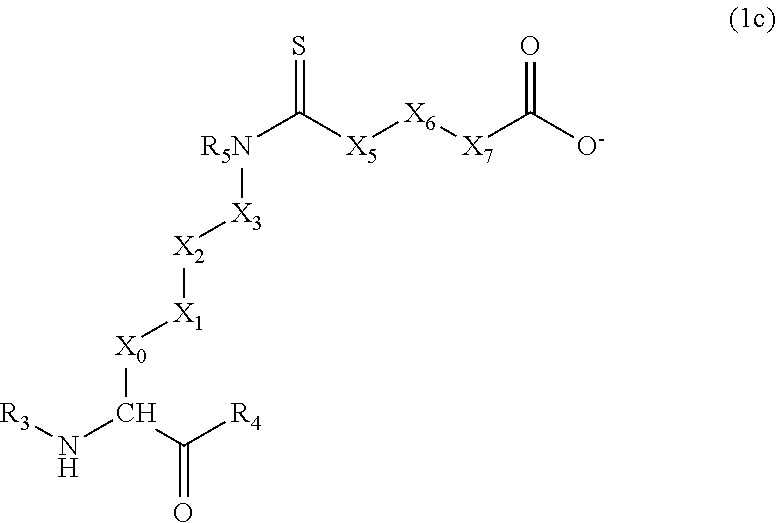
[R3]NC(C([R4])=O)[X0][X1][X2][X3][R5N]C(=S)[X5][X6][X7]C([O-])=O
